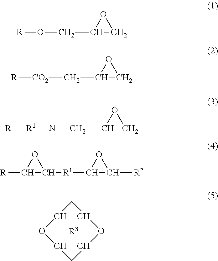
C1COCCCOC1.[R3].C1(CO[R])CO1.C1(C[CO2][R])CO1.C1(CN[R1][R])CO1.C1([R1]C2OC2[R])C([R2])O1
